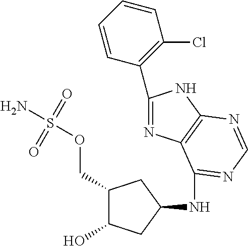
NS(OCC1C(O)CC(NC2=NC=NC3=C2N=C(C2=C(Cl)C=CC=C2)N3)C1)(=O)=O
